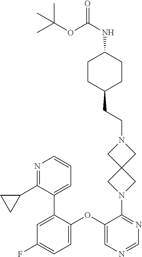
C1=C(C2=CC=CN=C2C2CC2)C(OC2=CN=CN=C2N2CC3(C2)CN(CCC2CCC(NC(=O)OC(C)(C)C)CC2)C3)=CC=C1F
